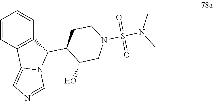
C1=CC2=C(C=C1)C(C1C(O)CN(S(N(C)C)(=O)=O)CC1)N1C2=CN=C1
